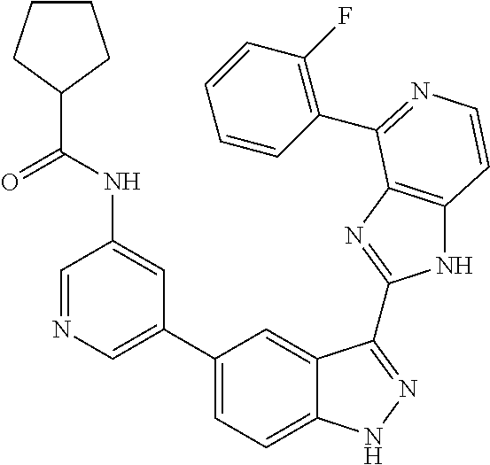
C1(C2=CN=CC(NC(=O)C3CCCC3)=C2)=CC=C2C(=C1)C(C1=NC3=C(N1)C=CN=C3C1=C(F)C=CC=C1)=NN2
